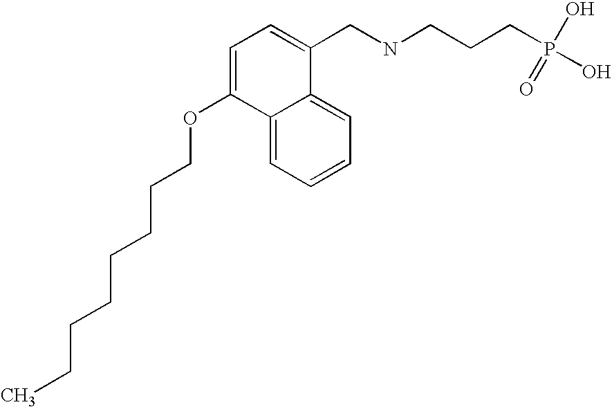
C1=C(OCCCCCCCC)C2=CC=CC=C2C(CNCCCP(O)(O)=O)=C1
